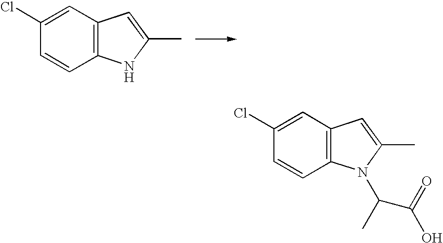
C1(Cl)=CC2=C(C=C1)NC(C)=C2.C1(Cl)=CC2=C(C=C1)N(C(C)C(=O)O)C(C)=C2
